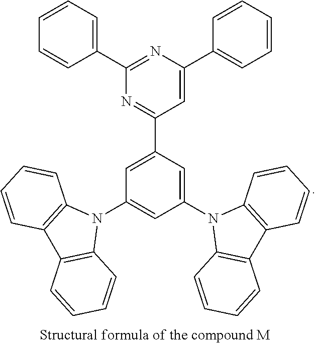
C1=C(C2=NC(C3=CC=CC=C3)=NC(C3=CC=CC=C3)=C2)C=C(N2C3=C(C4=C2C=CC=C4)C=CC=C3)C=C1N1C2=C(C3=C1C=CC=C3)C=CC=C2
